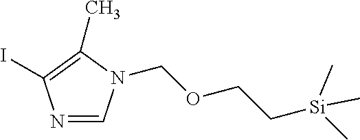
N1=CN(COCC[Si](C)(C)C)C(C)=C1I
